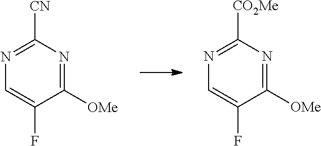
C1=C(F)C([OMe])=NC([CN])=N1.C1=C(F)C([OMe])=NC([CO2Me])=N1
